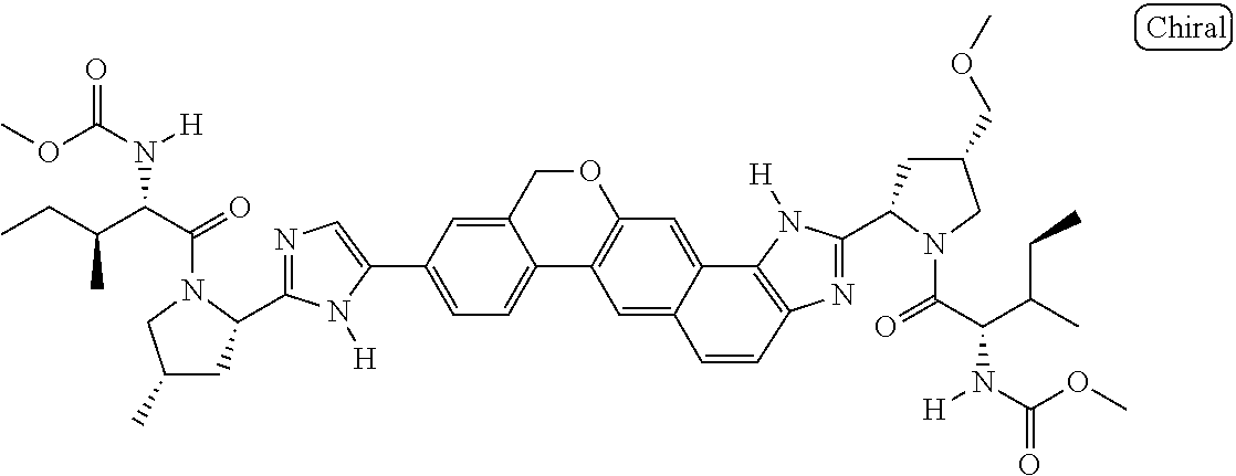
C1=C(C2=CC=C3C(=C2)COC2=C3C=C3C(=C2)C2=C(N=C(C4CC(COC)CN4C(=O)C(C(C)CC)N([H])C(OC)=O)N2[H])C=C3)N([H])C(C2CC(C)CN2C(=O)C(C(CC)C)N([H])C(OC)=O)=N1
